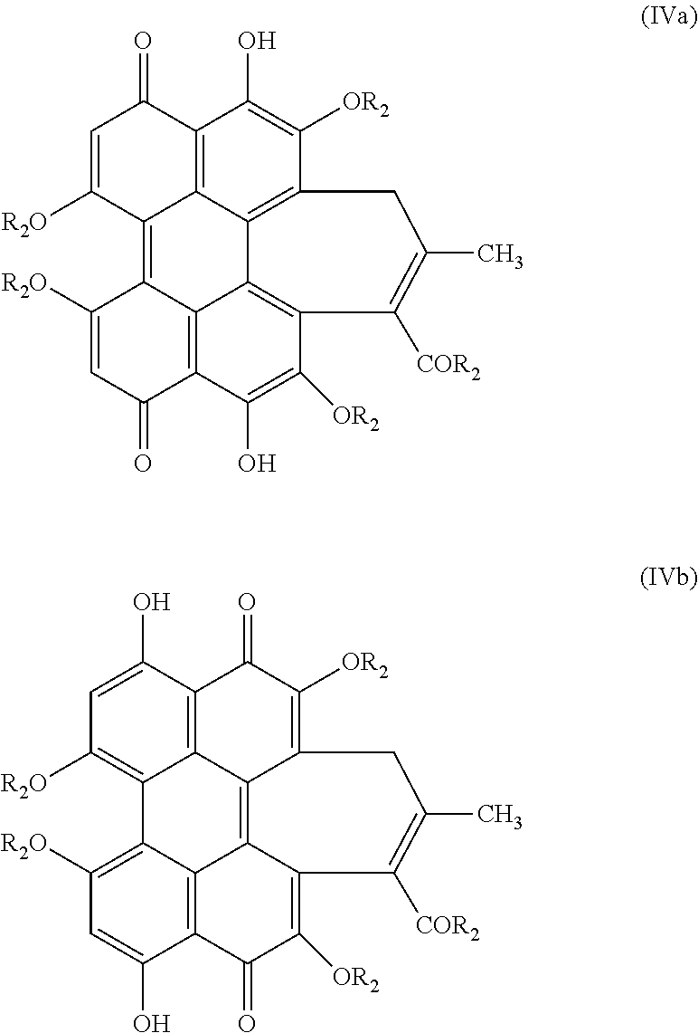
C1=C([R2O])C2=C3C4=C(C(=O)C=C3[R2O])C(O)=C([OR2])C3=C4C4=C(C([OR2])=C(O)C(=C24)C1=O)CC(C)=C3[COR2].C1=C(O)C2=C3C(=C1[R2O])C1=C([R2O])C=C(O)C4=C1C1=C3C(=C([OR2])C2=O)CC(C)=C([COR2])C1=C([OR2])C4=O
